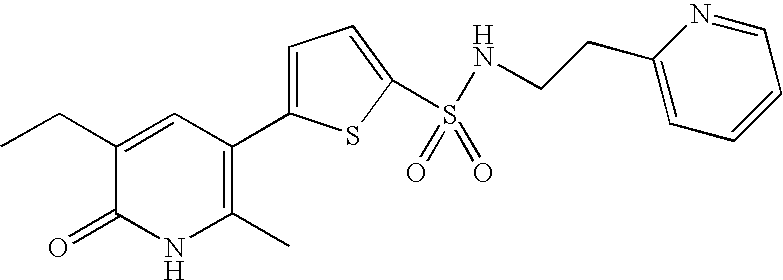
C1(CC)=CC(C2=CC=C(S(NCCC3=CC=CC=N3)(=O)=O)S2)=C(C)NC1=O
